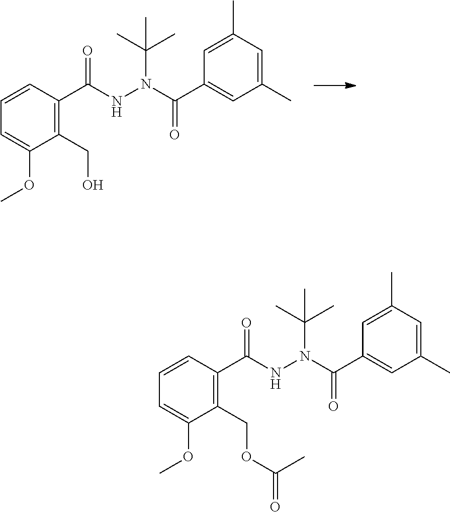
C1=CC(C(NN(C(C2=CC(C)=CC(C)=C2)=O)C(C)(C)C)=O)=C(CO)C(OC)=C1.C1=CC(C(NN(C(C2=CC(C)=CC(C)=C2)=O)C(C)(C)C)=O)=C(COC(=O)C)C(OC)=C1
